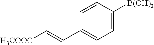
C1=C([B(OH)2])C=CC(C=C[H3COOC])=C1
